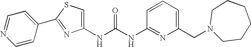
C1(NC(NC2=NC(CN3CCCCCC3)=CC=C2)=O)=CSC(C2=CC=NC=C2)=N1
